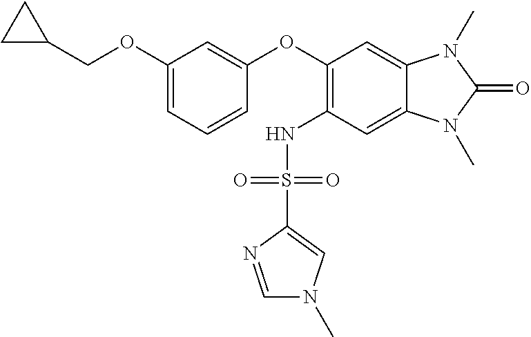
C1(OCC2CC2)=CC=CC(OC2=C(NS(C3=CN(C)C=N3)(=O)=O)C=C3C(=C2)N(C)C(=O)N3C)=C1
